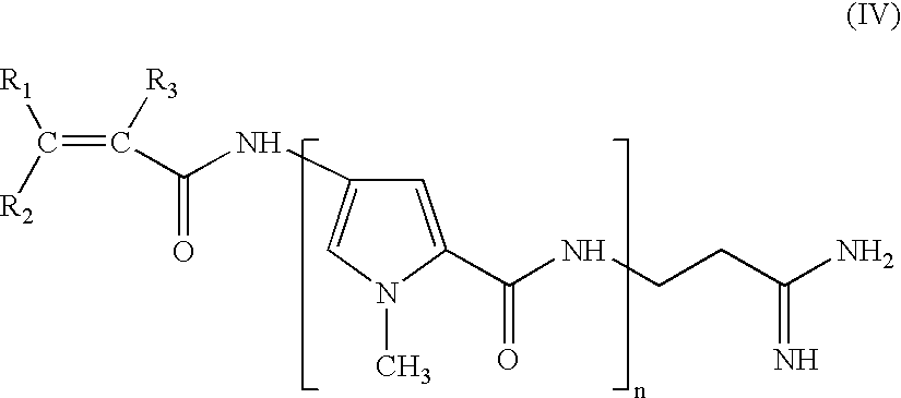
C1=C(C(NCCC(=N)N)=O)N(C)C=C1NC(C(=C([R1])[R2])[R3])=O
